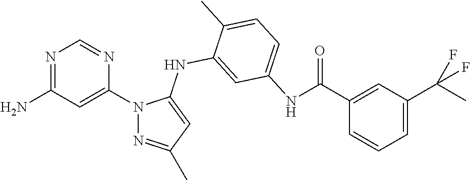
N1=C(N)C=C(N2N=C(C)C=C2NC2=CC(NC(C3=CC(C(C)(F)F)=CC=C3)=O)=CC=C2C)N=C1
